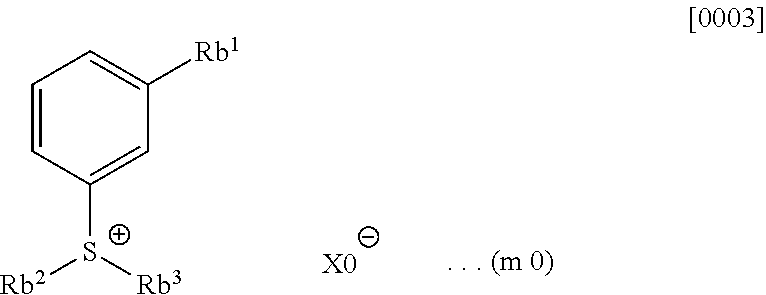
C1=CC([S+]([Rb3])[Rb2])=CC([Rb1])=C1.[X0]
